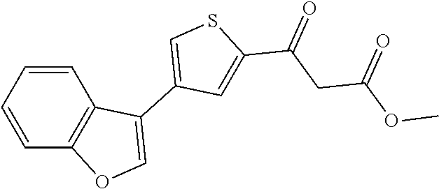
C1=CC=CC2=C1C(C1=CSC(C(CC(OC)=O)=O)=C1)=CO2
